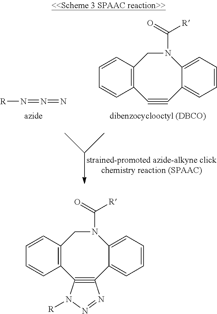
[R]N=N=N.O=C([R])N1C2=CC=CC=C2C#CC2=C(C=CC=C2)C1.O=C([R])N1C2=CC=CC=C2C2#C(C3=C(C=CC=C3)C1)N([R])N=N2
